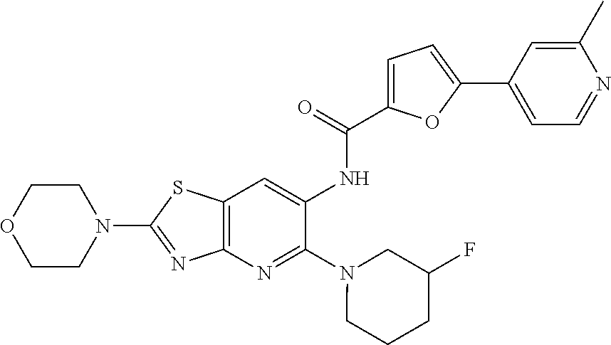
N1(C2=NC3=C(S2)C=C(NC(=O)C2=CC=C(C4=CC=NC(C)=C4)O2)C(N2CCCC(F)C2)=N3)CCOCC1
